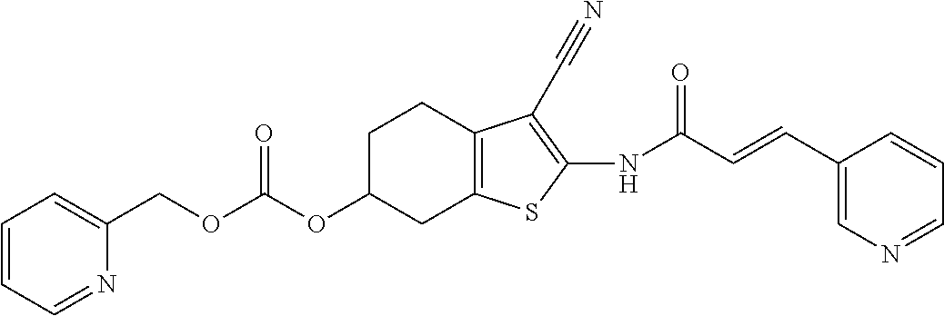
C(OC(OC1CC2=C(CC1)C(C#N)=C(NC(C=CC1=CN=CC=C1)=O)S2)=O)C1=CC=CC=N1
